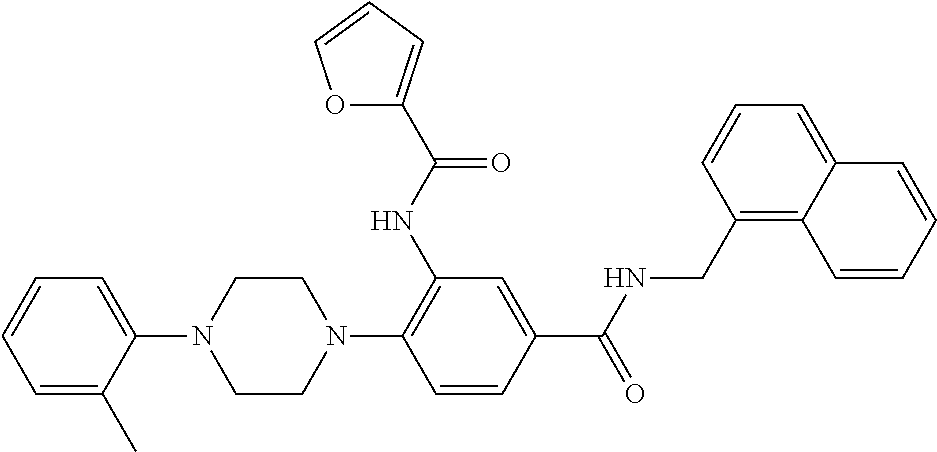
C1CN(C2=C(NC(=O)C3=CC=CO3)C=C(C(NCC3=C4C(=CC=C3)C=CC=C4)=O)C=C2)CCN1C1=CC=CC=C1C
